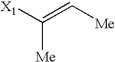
C(=C[Me])([X1])[Me]
